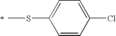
C1=CC(Cl)=CC=C1SC
